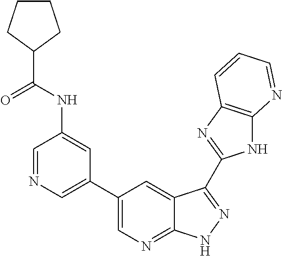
C1=NC=C(C2=CN=C3C(=C2)C(C2=NC4=C(N2)N=CC=C4)=NN3)C=C1NC(=O)C1CCCC1
